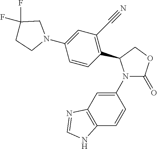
C1(N2C(=O)OCC2C2=C(C#N)C=C(N3CC(F)(F)CC3)C=C2)=CC2=C(C=C1)NC=N2
